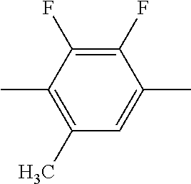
C1(F)=C(F)C(C)=C(C)C=C1C
